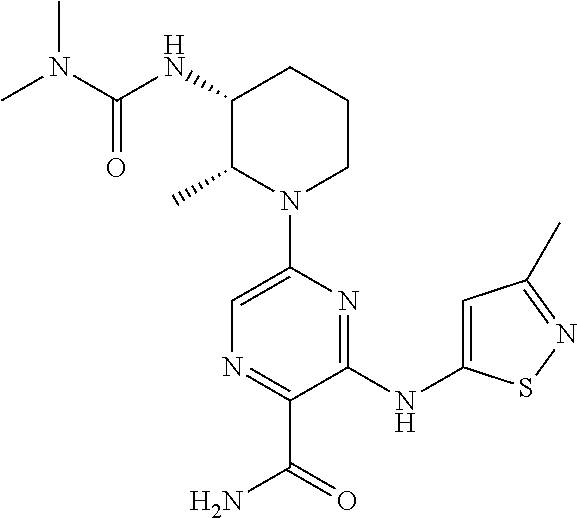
C1(NC(=O)N(C)C)C(C)N(C2=CN=C(C(=O)N)C(NC3=CC(C)=NS3)=N2)CCC1
